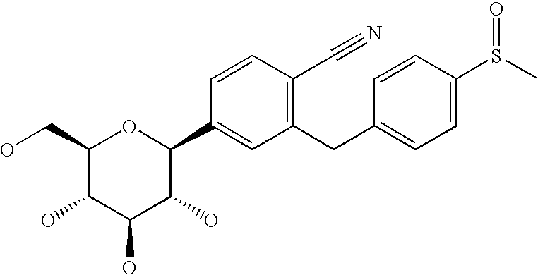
C1(CO)C(O)C(O)C(O)C(C2=CC(CC3=CC=C(S(C)=O)C=C3)=C(C#N)C=C2)O1
